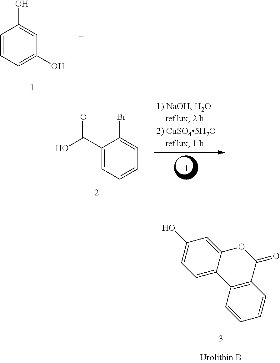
C1=C(O)C=C2C(=C1)C1=C(C=CC=C1)C(=O)O2.C1=CC(O)=CC(O)=C1.C1(C(O)=O)=CC=CC=C1Br
